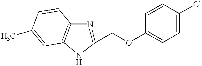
C1(COC2=CC=C(Cl)C=C2)=NC2=C(N1)C=C(C)C=C2
